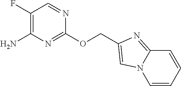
NC1=C(F)C=NC(OCC2=CN3C=CC=CC3=N2)=N1
